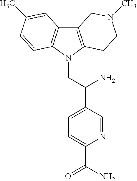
C12=C(N(CC(C3=CC=C(C(N)=O)N=C3)N)C3=C1C=C(C)C=C3)CCN(C)C2
